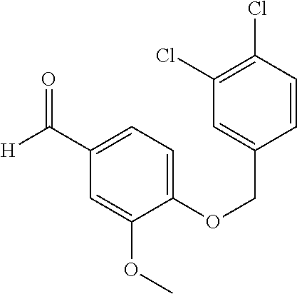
C1(Cl)=C(Cl)C=CC(COC2=CC=C(C([H])=O)C=C2OC)=C1
